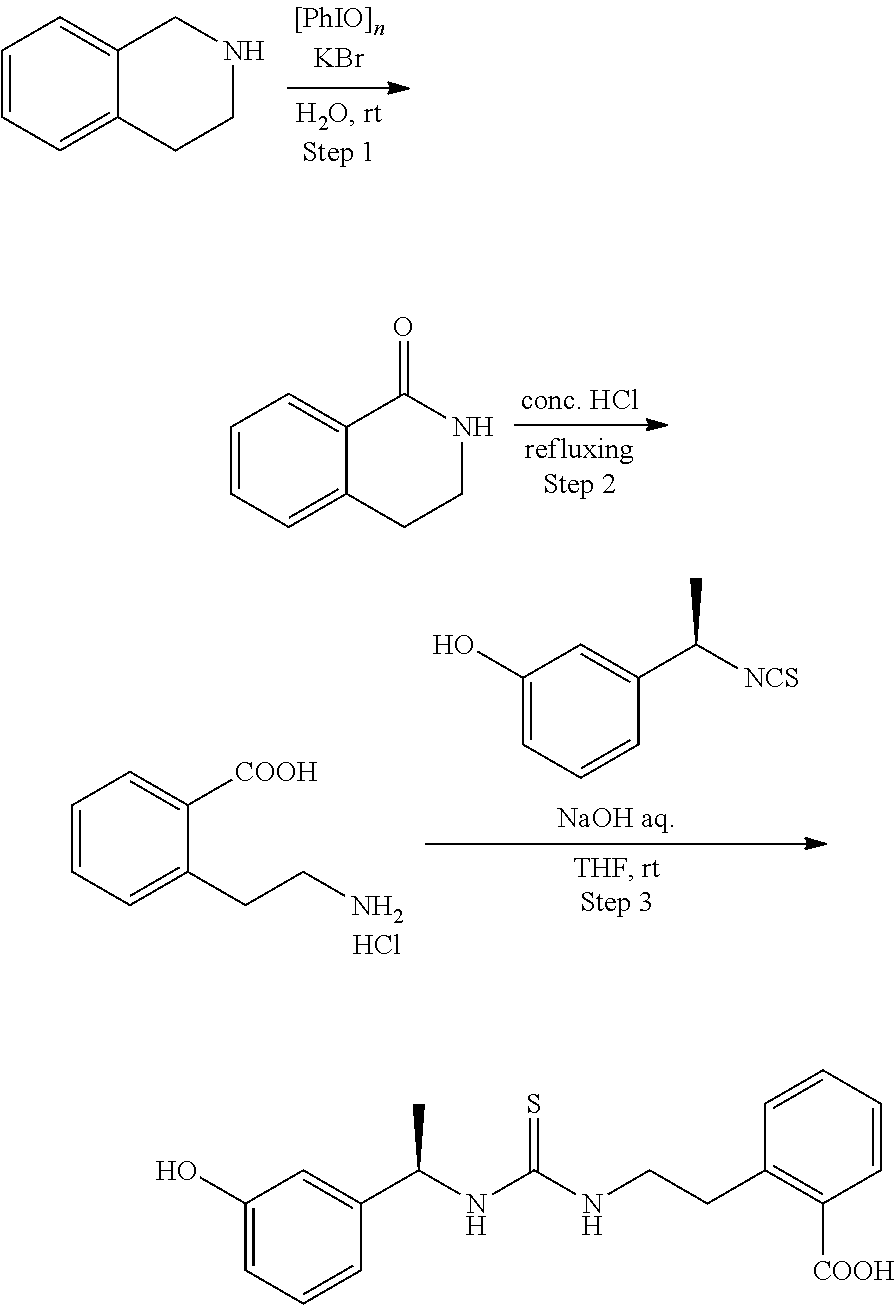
C1=CC=C2C(=C1)CNCC2.C1=CC=C2C(=C1)C(=O)NCC2.C1(O)=CC=CC(C([NCS])C)=C1.C1=CC=C(CCN)C([COOH])=C1.Cl.C1(O)=CC=CC(C(NC(NCCC2=C([COOH])C=CC=C2)=S)C)=C1
